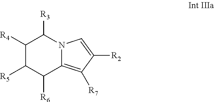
C1([R4])C([R5])C([R6])C2=C([R7])C([R2])=CN2C1[R3]
